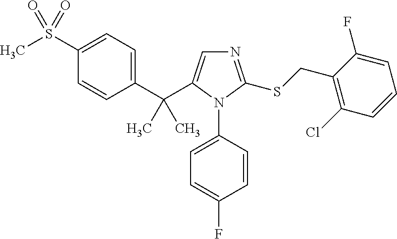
C1(C(C2=CN=C(SCC3=C(Cl)C=CC=C3F)N2C2=CC=C(F)C=C2)(C)C)=CC=C(S(C)(=O)=O)C=C1
